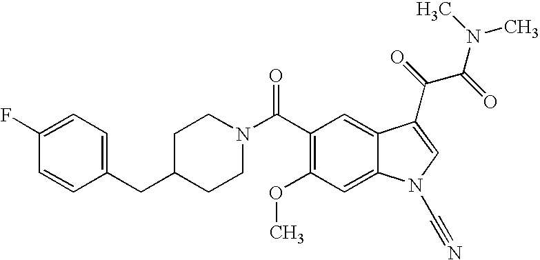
C1(F)=CC=C(CC2CCN(C(C3=C(OC)C=C4C(=C3)C(C(=O)C(=O)N(C)C)=CN4C#N)=O)CC2)C=C1
